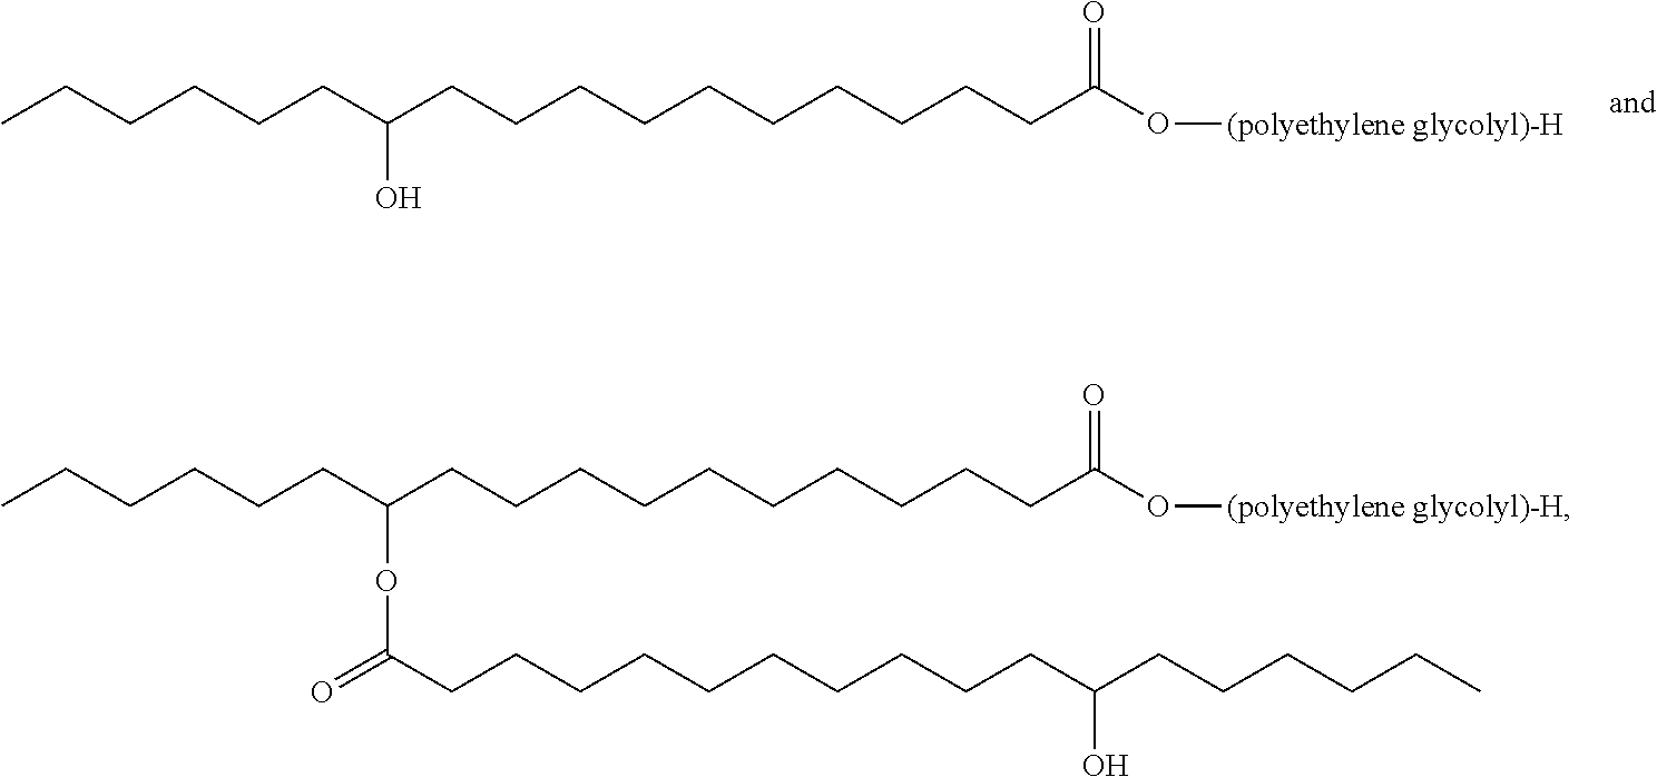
C(CC(CCCCCCCCCCC(=O)O[(polyethylene glycolyl)-H])O)CCCC.C(CC(CCCCCCCCCCC(=O)O[(polyethylene glycolyl)-H])OC(=O)CCCCCCCCCCC(CCCCCC)O)CCCC
